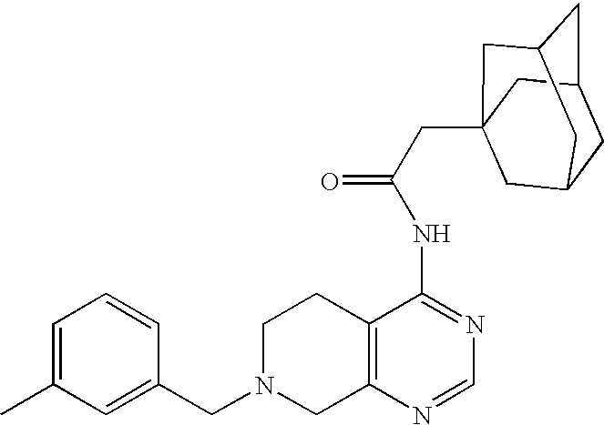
C1N(CC2=CC(C)=CC=C2)CC2=C(C1)C(NC(=O)CC13CC4CC(CC(C1)C4)C3)=NC=N2
